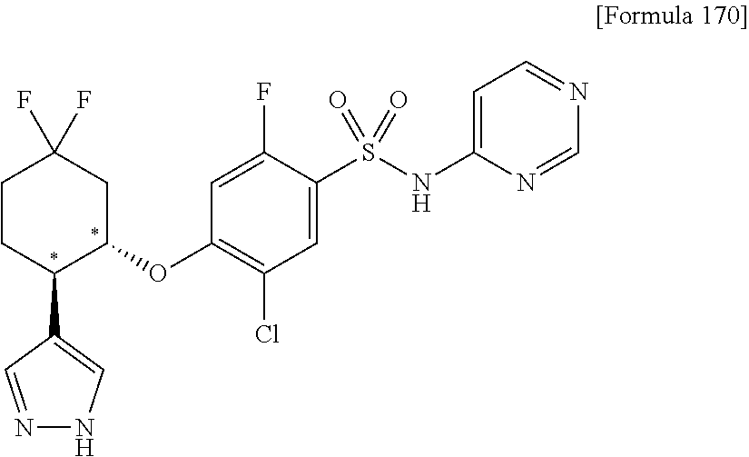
C1(OC2CC(F)(F)CCC2C2=CNN=C2)=C(Cl)C=C(S(NC2=CC=NC=N2)(=O)=O)C(F)=C1
